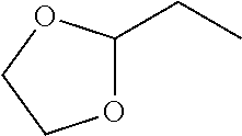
O1C(CC)OCC1
